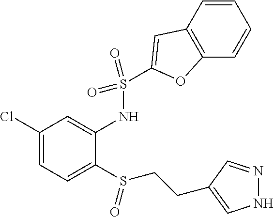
C1(Cl)=CC=C(S(CCC2=CNN=C2)=O)C(NS(=O)(=O)C2=CC3=C(C=CC=C3)O2)=C1
